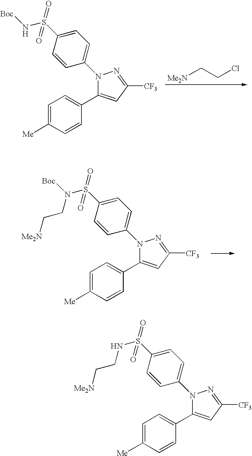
C1=C([Me])C=CC(C2=CC([CF3])=NN2C2=CC=C(S(N[Boc])(=O)=O)C=C2)=C1.[Me2N]CCCl.C1=C([Me])C=CC(C2=CC([CF3])=NN2C2=CC=C(S(N([Boc])CC[Me2N])(=O)=O)C=C2)=C1.C1=C([Me])C=CC(C2=CC([CF3])=NN2C2=CC=C(S(NCC[Me2N])(=O)=O)C=C2)=C1
